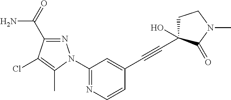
C1(N2N=C(C(N)=O)C(Cl)=C2C)=NC=CC(C#CC2(O)CCN(C)C2=O)=C1
